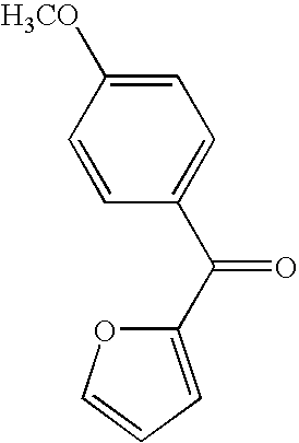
C1=CC(C(C2=CC=CO2)=O)=CC=C1[H3CO]
